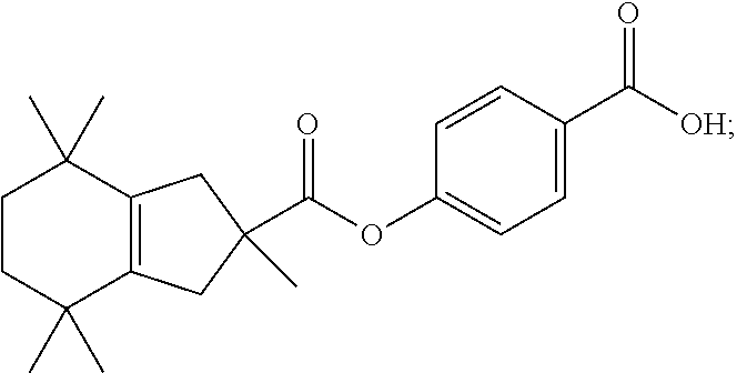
C1CC(C)(C)C2=C(C1(C)C)CC(C(OC1=CC=C(C([OH])=O)C=C1)=O)(C)C2
